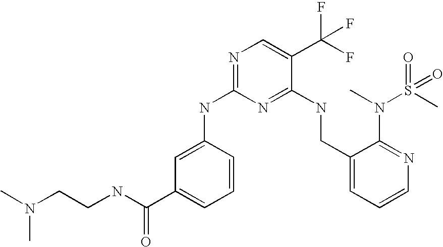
N(C(C1=CC=CC(NC2=NC=C(C(F)(F)F)C(NCC3=CC=CN=C3N(C)S(C)(=O)=O)=N2)=C1)=O)CCN(C)C
